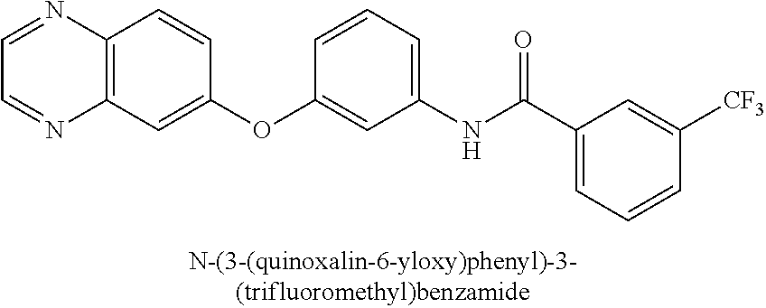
C12=C(C=C(OC3=CC(NC(C4=CC=CC([CF3])=C4)=O)=CC=C3)C=C1)N=CC=N2
